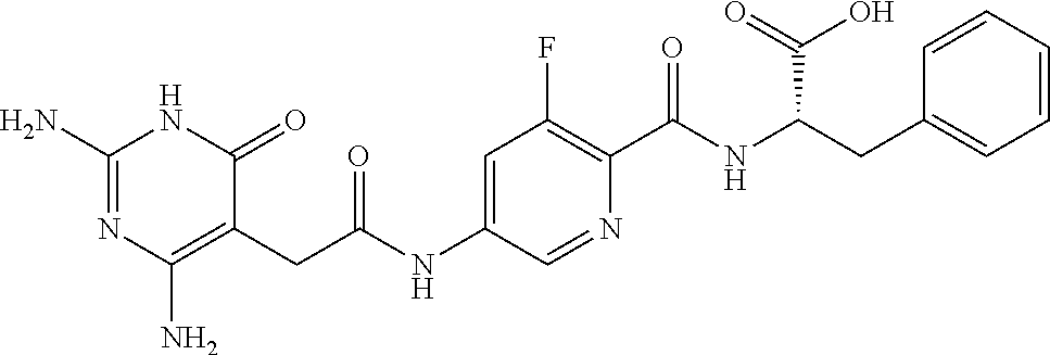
C1=CC=C(CC(C(=O)O)NC(C2=C(F)C=C(NC(CC3=C(N)N=C(N)NC3=O)=O)C=N2)=O)C=C1
